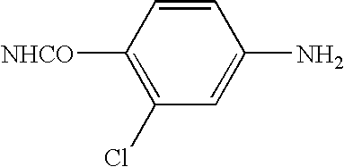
C1=CC([NHCO])=C(Cl)C=C1N
